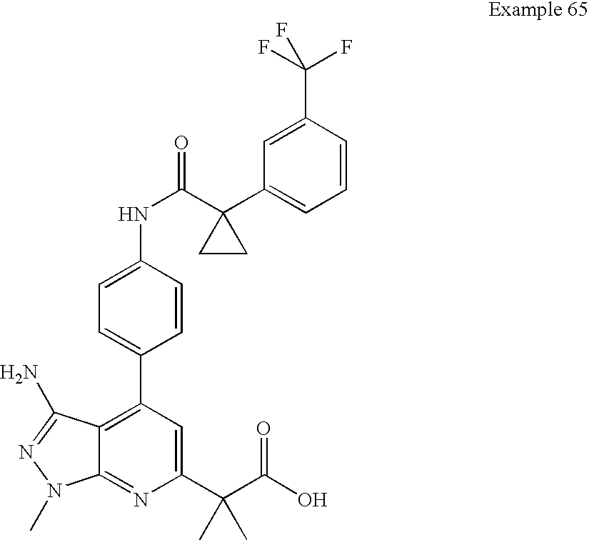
C1(C(NC2=CC=C(C3=C4C(=NC(C(C(O)=O)(C)C)=C3)N(C)N=C4N)C=C2)=O)(C2=CC=CC(C(F)(F)F)=C2)CC1
